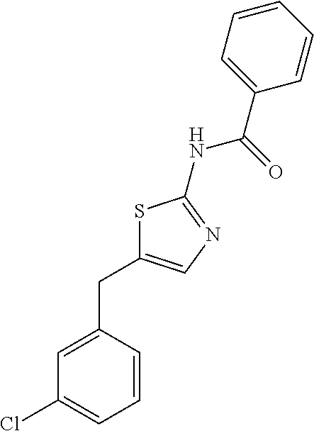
C1=CC(CC2=CN=C(NC(C3=CC=CC=C3)=O)S2)=CC(Cl)=C1
